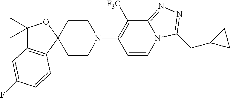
C12(CCN(C3=C([F3C])C4=NN=C(CC5CC5)N4C=C3)CC1)OC(C)(C)C1=C2C=CC(F)=C1
